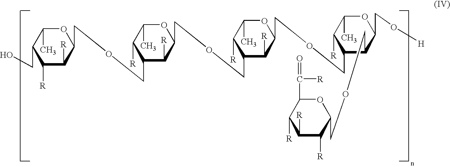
C(OCC1C([R])C([R])C(CO)C(C)O1)C1C([R])C(COCC2C([R])C(COCC3C(COCC4C([R])C([R])C([R])C(C([R])=O)O4)C(CO[H])OC(C)C3[R])OC(C)C2[R])OC(C)C1[R]
